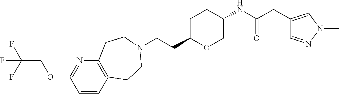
C(CC1OCC(NC(CC2=CN(C)N=C2)=O)CC1)N1CCC2=C(N=C(OCC(F)(F)F)C=C2)CC1
